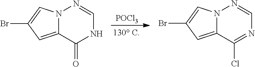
[POCl3].N12C(=CC(Br)=C1)C(=O)NC=N2.N12C(=CC(Br)=C1)C(Cl)=NC=N2
